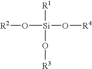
[R2]O[Si](O[R4])([R1])O[R3]
